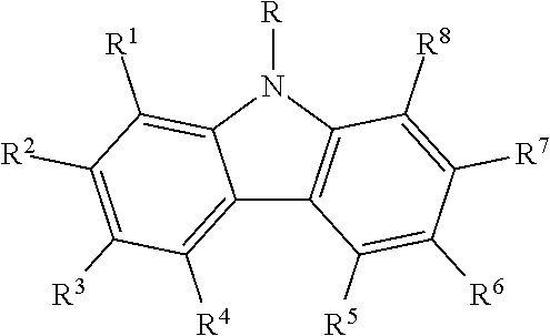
C12=C([R4])C([R3])=C([R2])C([R1])=C1N([R])C1=C2C([R5])=C([R6])C([R7])=C1[R8]
